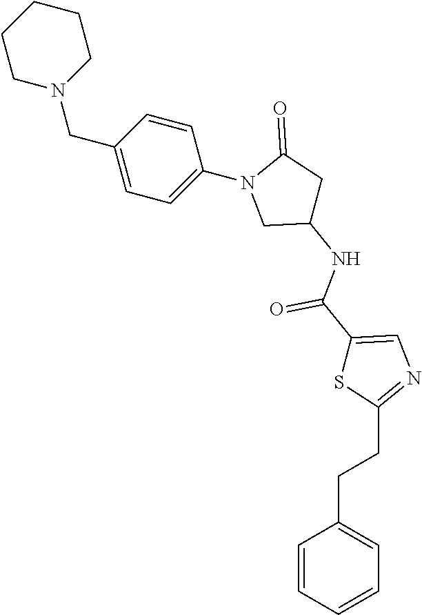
C1CN(CC2=CC=C(N3CC(NC(C4=CN=C(CCC5=CC=CC=C5)S4)=O)CC3=O)C=C2)CCC1
